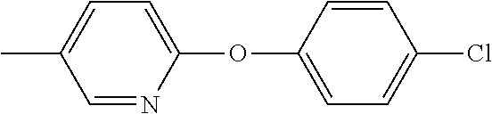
CC1=CC=C(OC2=CC=C(Cl)C=C2)N=C1
